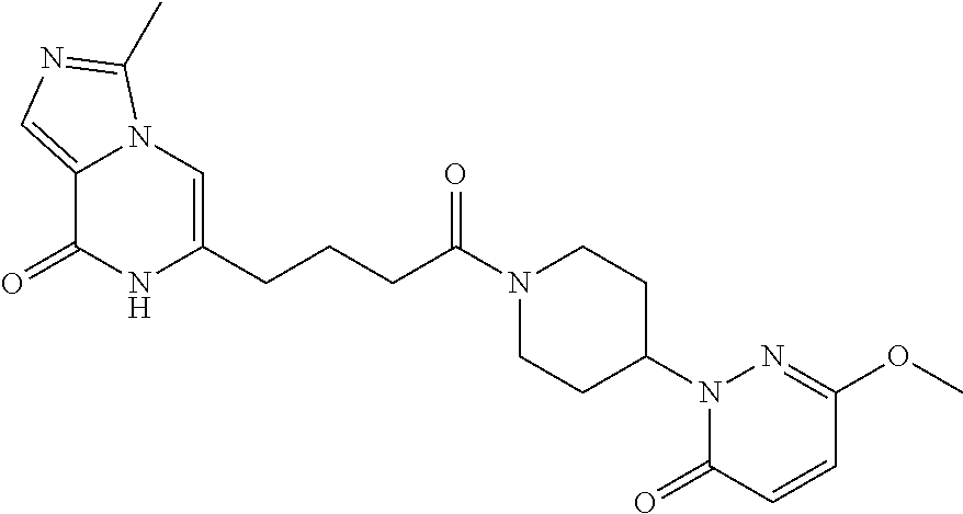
C12=CN=C(C)N1C=C(CCCC(N1CCC(N3N=C(OC)C=CC3=O)CC1)=O)NC2=O
